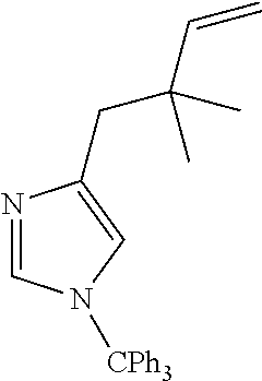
N1=CN([CPh3])C=C1CC(C)(C=C)C
